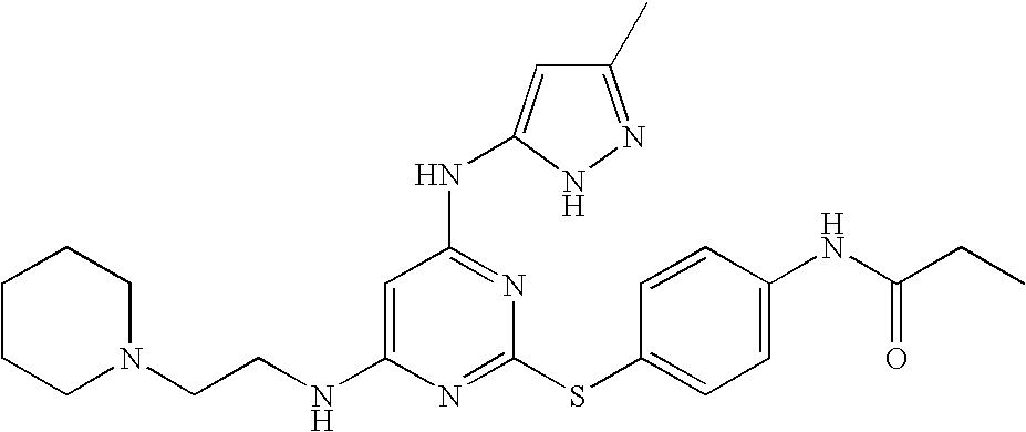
N(C1=CC(NC2=CC(C)=NN2)=NC(SC2=CC=C(NC(=O)CC)C=C2)=N1)CCN1CCCCC1
